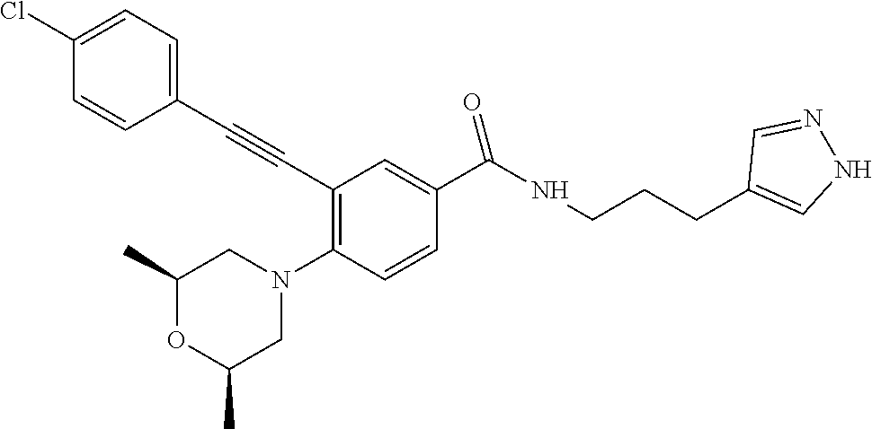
C1(C#CC2=C(N3CC(C)OC(C)C3)C=CC(C(NCCCC3=CNN=C3)=O)=C2)=CC=C(Cl)C=C1
